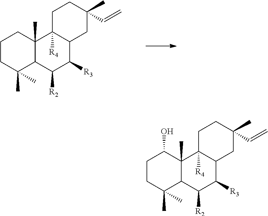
C1CC(C)(C)C2C(C)(C1)C1([R4])C(C([R3])C2[R2])CC(C)(C=C)CC1.C1CC(C)(C)C2C(C)(C1O)C1([R4])C(C([R3])C2[R2])CC(C)(C=C)CC1
